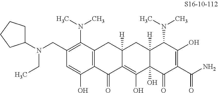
C12=C(C(N(C)C)=C(CN(C3CCCC3)CC)C=C1O)CC1([H])C(=C(O)C3(O)C([H])(C1)C(N(C)C)C(O)=C(C(N)=O)C3=O)C2=O
